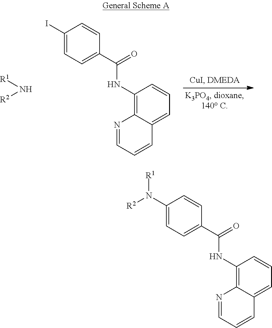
[R1]N[R2].C1(I)=CC=C(C(NC2=C3C(=CC=C2)C=CC=N3)=O)C=C1.C1(N([R2])[R1])=CC=C(C(NC2=C3C(=CC=C2)C=CC=N3)=O)C=C1
